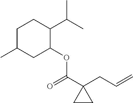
C1C(C)CC(OC(C2(CC=C)CC2)=O)C(C(C)C)C1
